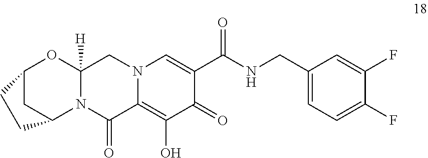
C1(CNC(C2=CN3C(=C(O)C2=O)C(=O)N2C([H])(C3)OC3CC2CC3)=O)=CC=C(F)C(F)=C1
